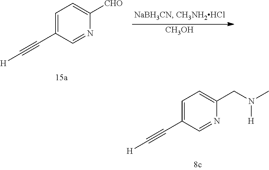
C1=C(C#C[H])C=NC([CHO])=C1.[CH3OH].C1=C(C#C[H])C=NC(CN([H])C)=C1
